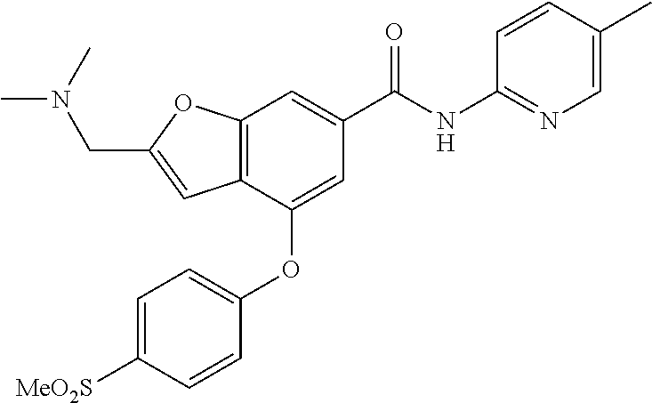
C12=C(C(OC3=CC=C([MeO2S])C=C3)=CC(C(NC3=NC=C(C)C=C3)=O)=C1)C=C(CN(C)C)O2
